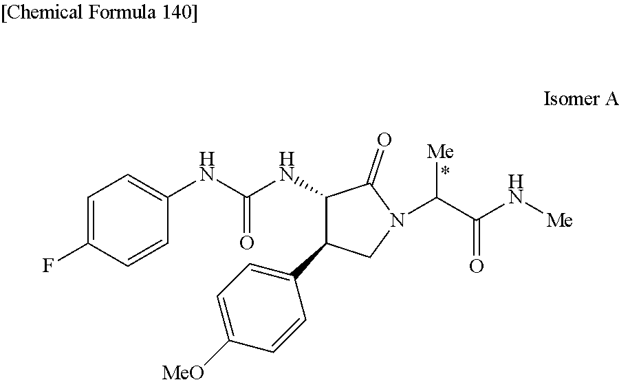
C1=C(F)C=CC(NC(NC2C(=O)N(C(C(N[Me])=O)[Me])CC2C2=CC=C([MeO])C=C2)=O)=C1
